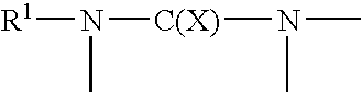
[R1]N([C(X)]N(C)C)C
